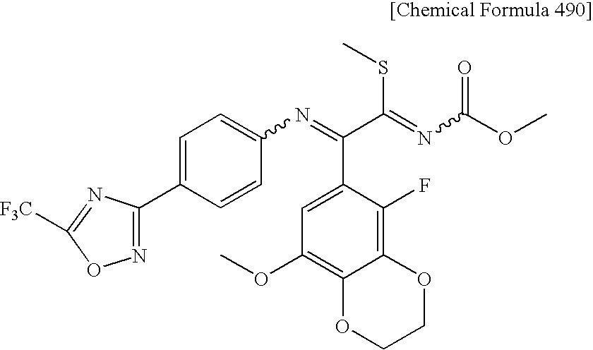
C1=C(C2=NOC([F3C])=N2)C=CC(N=C(C(=NC(OC)=O)SC)C2=CC(OC)=C3C(=C2F)OCCO3)=C1
